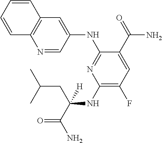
C1(NC(CC(C)C)(C(=O)N)[H])=C(F)C=C(C(=O)N)C(NC2=CC3=C(C=CC=C3)N=C2)=N1
